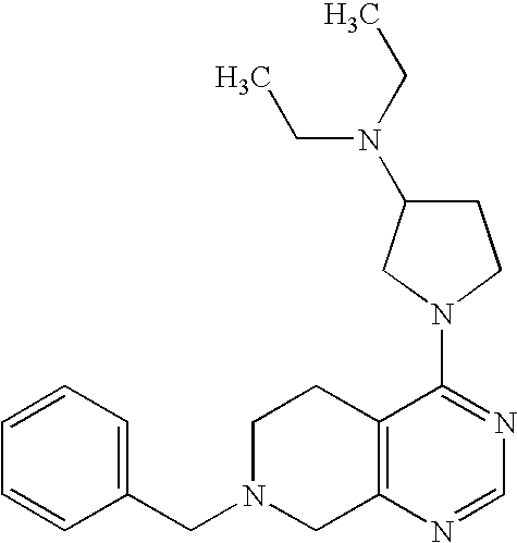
C1=CC=C(CN2CC3=C(CC2)C(N2CCC(N(CC)CC)C2)=NC=N3)C=C1
